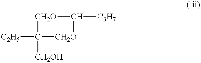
[C2H5]C1([CH2OH])[CH2O]C([C3H7])[CH2O]1
